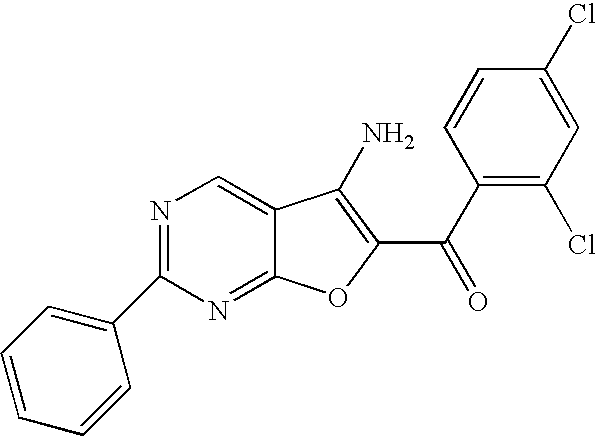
N1=C(C2=CC=CC=C2)N=C2C(=C1)C(N)=C(C(=O)C1=C(Cl)C=C(Cl)C=C1)O2
